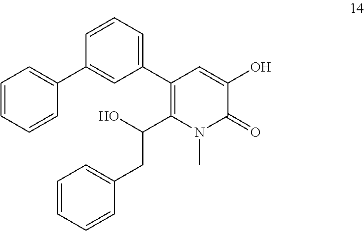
C1=CC=C(C2=C(C(CC3=CC=CC=C3)O)N(C)C(=O)C(O)=C2)C=C1C1=CC=CC=C1
